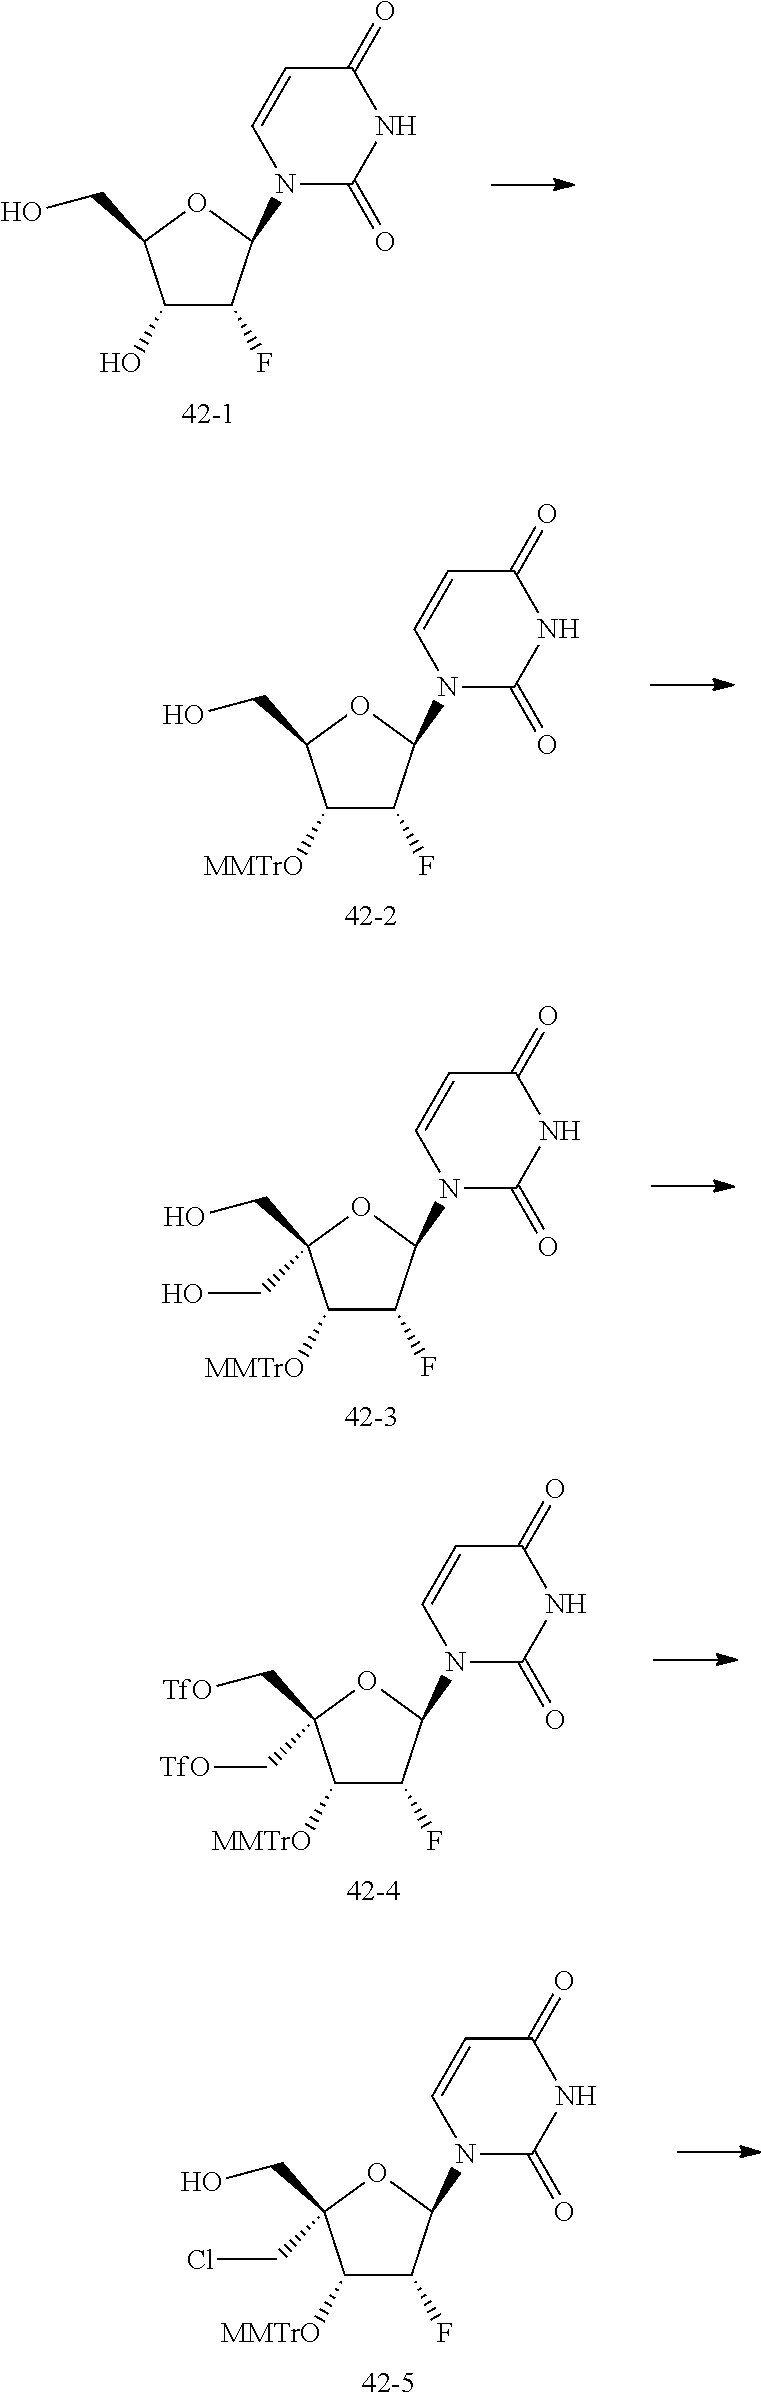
C1(O)C(F)C(N2C(=O)NC(=O)C=C2)OC1CO.C1([MMTrO])C(F)C(N2C(=O)NC(=O)C=C2)OC1CO.C1([MMTrO])C(F)C(N2C(=O)NC(=O)C=C2)OC1(CO)CO.C1([MMTrO])C(F)C(N2C(=O)NC(=O)C=C2)OC1(C[TfO])C[TfO].C1([MMTrO])C(F)C(N2C(=O)NC(=O)C=C2)OC1(CO)CCl
